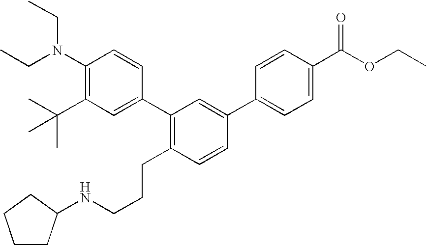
C1(N(CC)CC)=C(C(C)(C)C)C=C(C2=C(CCCNC3CCCC3)C=CC(C3=CC=C(C(OCC)=O)C=C3)=C2)C=C1
